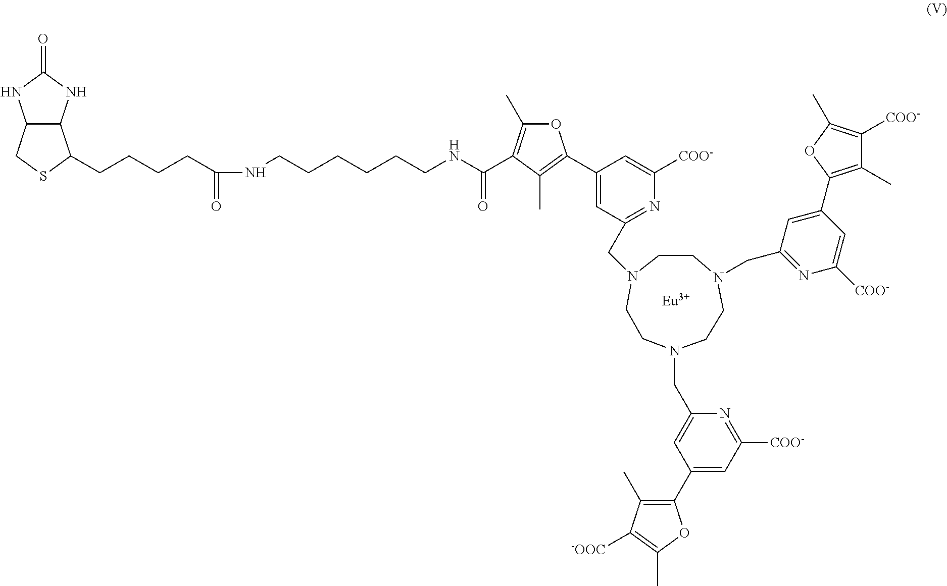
[Eu].C1N(CC2=NC([COO-])=CC(C3=C(C)C(C(NCCCCCCNC(=O)CCCCC4C5C(NC(=O)N5)CS4)=O)=C(C)O3)=C2)CCN(CC2=NC([COO-])=CC(C3=C(C)C([COO-])=C(C)O3)=C2)CCN(CC2=CC(C3=C(C)C([-OOC])=C(C)O3)=CC([COO-])=N2)C1
